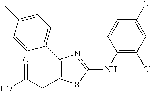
C1(C2=C(CC(O)=O)SC(NC3=C(Cl)C=C(Cl)C=C3)=N2)=CC=C(C)C=C1
